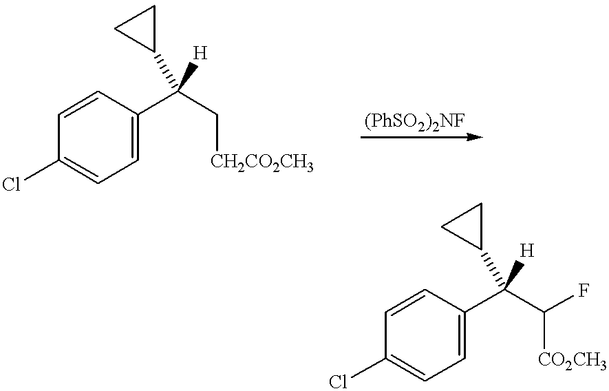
C1=CC(C([H])(C2CC2)C[CH2CO2CH3])=CC=C1Cl.C1=CC(C([H])(C2CC2)C([CO2CH3])F)=CC=C1Cl
